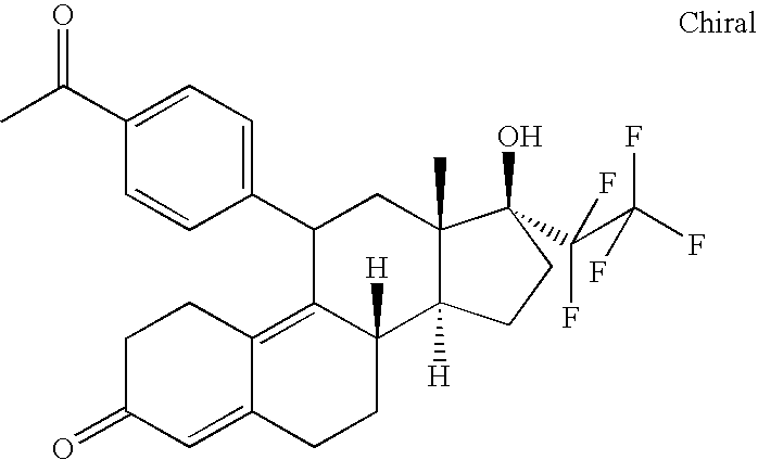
C1(C2=CC=C(C(C)=O)C=C2)C2=C3C(=CC(=O)CC3)CCC2([H])C2([H])C(C)(C1)C(O)(C(C(F)(F)F)(F)F)CC2
